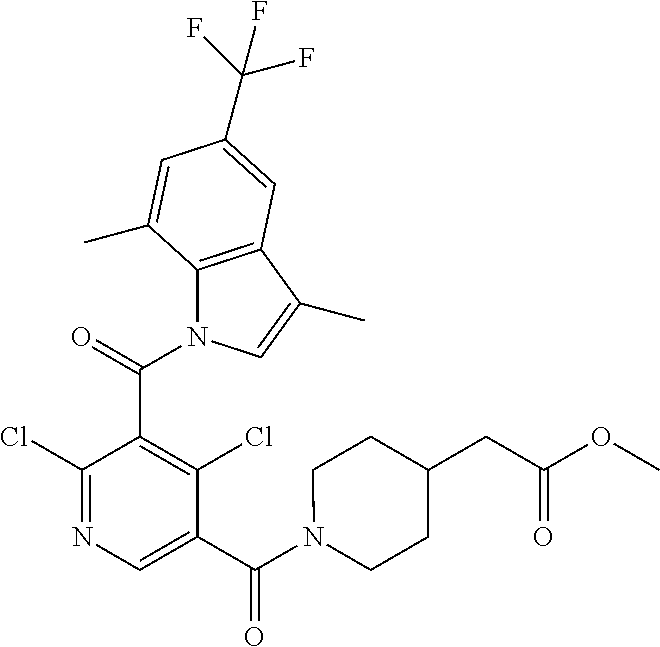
C1(Cl)=NC=C(C(N2CCC(CC(OC)=O)CC2)=O)C(Cl)=C1C(N1C2=C(C(C)=C1)C=C(C(F)(F)F)C=C2C)=O
